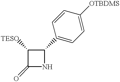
C1([TESO])C(=O)NC1C1=CC=C([OTBDMS])C=C1
